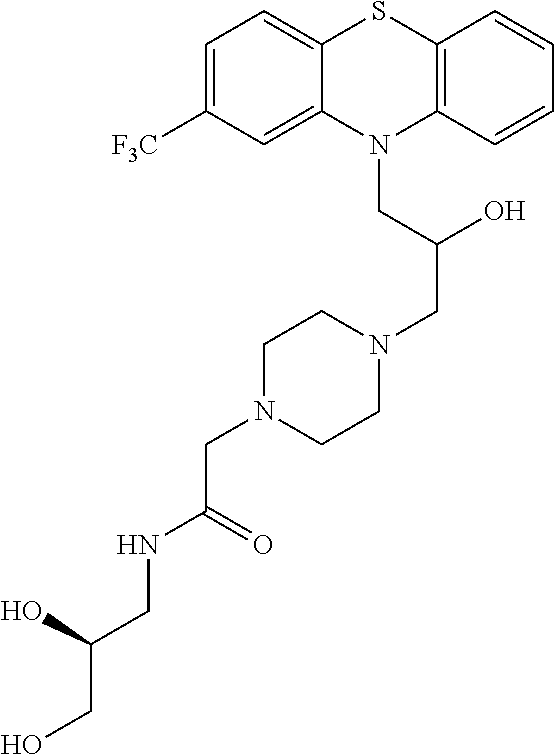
C1=C([F3C])C=C2C(=C1)SC1=C(N2CC(CN2CCN(CC(NCC(CO)O)=O)CC2)O)C=CC=C1
